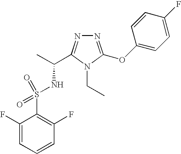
N1=C(OC2=CC=C(F)C=C2)N(CC)C(C(C)NS(C2=C(F)C=CC=C2F)(=O)=O)=N1
